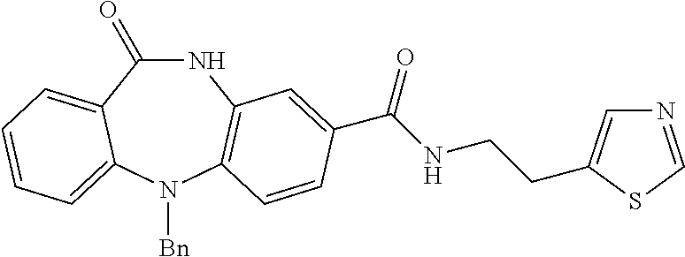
N1C(=O)C2=CC=CC=C2N([Bn])C2=C1C=C(C(NCCC1=CN=CS1)=O)C=C2
